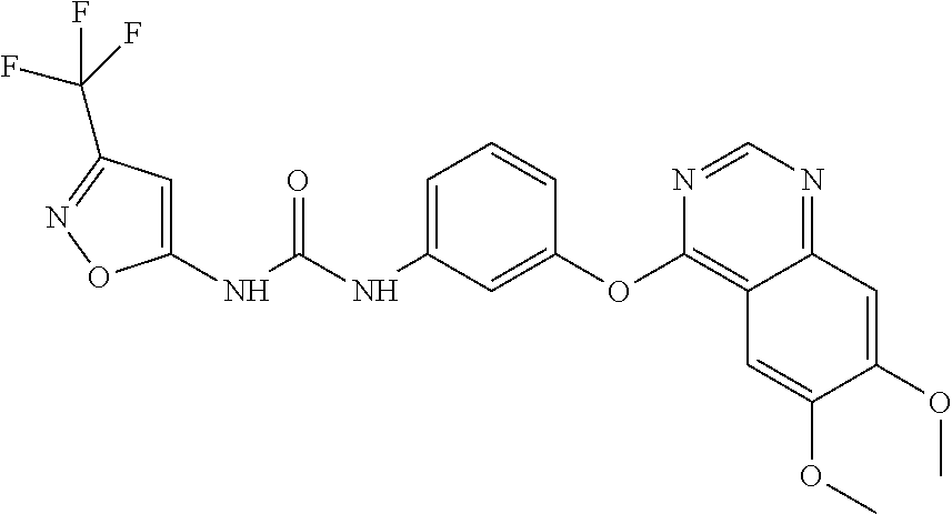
C1(NC(NC2=CC=CC(OC3=C4C(=NC=N3)C=C(OC)C(OC)=C4)=C2)=O)=CC(C(F)(F)F)=NO1
